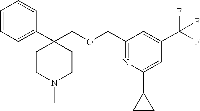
C1=CC=C(C2(COCC3=NC(C4CC4)=CC(C(F)(F)F)=C3)CCN(C)CC2)C=C1
